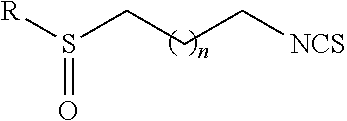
S(CCC[NCS])([R])=O
